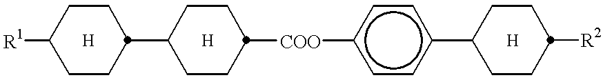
C1([R1])CCC(C2CCC([COO]c3ccc(C4CCC([R2])CC4)cc3)CC2)CC1
